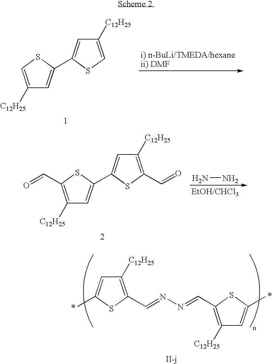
C1([C12H25])=CSC(C2=CC([C12H25])=CS2)=C1.C1([C12H25])=C(C=O)SC(C2=CC([C12H25])=C(C=O)S2)=C1.NN.CC1=CC([C12H25])=C(C=NN=CC2=C([C12H25])C=C(C)S2)S1
